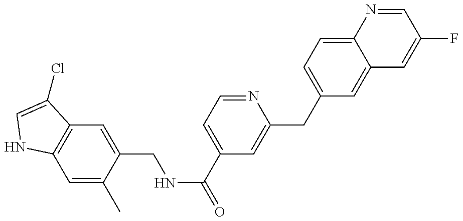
C1=C(C)C(CNC(C2=CC=NC(CC3=CC=C4C(=C3)C=C(F)C=N4)=C2)=O)=CC2=C1NC=C2Cl
